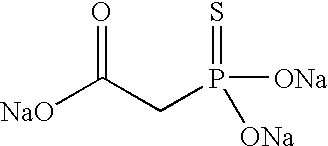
C(P(=S)([ONa])[ONa])C([NaO])=O
